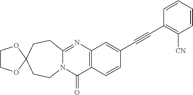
N12C(=NC3=C(C1=O)C=CC(C#CC1=C([CN])C=CC=C1)=C3)CCC1(CC2)OCCO1
